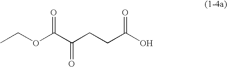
CCOC(C(CCC(O)=O)=O)=O
